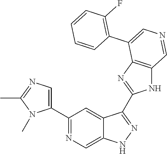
C1(C2=CN=C(C)N2C)=NC=C2C(=C1)C(C1=NC3=C(N1)C=NC=C3C1=C(F)C=CC=C1)=NN2
